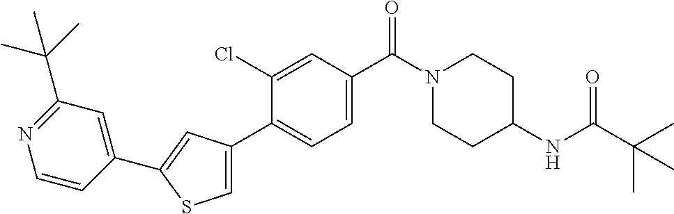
C1CN(C(C2=CC=C(C3=CSC(C4=CC(C(C)(C)C)=NC=C4)=C3)C(Cl)=C2)=O)CCC1NC(C(C)(C)C)=O
